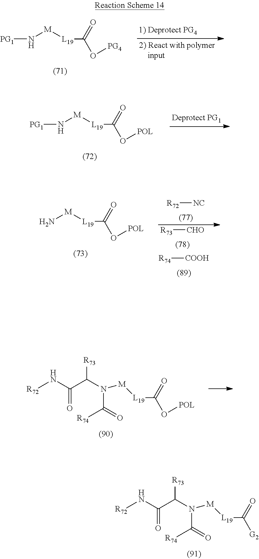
N([M][L19]C(=O)O[PG4])[PG1].N([M][L19]C(=O)O[POL])[PG1].[R72]NC(C(N([M][L19]C(=O)O[POL])C([R74])=O)[R73])=O.[R72]NC(C(N([M][L19]C(=O)[G2])C([R74])=O)[R73])=O.N[M][L19]C(=O)O[POL].[R72][NC].[R73][CHO].[R74][COOH]
